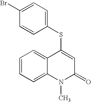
C1(Br)=CC=C(SC2=CC(=O)N(C)C3=CC=CC=C23)C=C1
